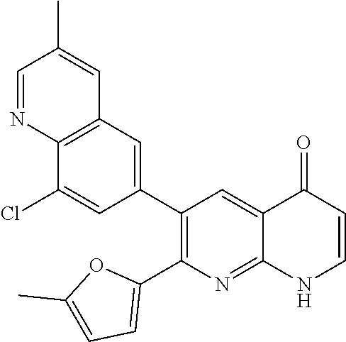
C12=C(C=C(C3=C(C4=CC=C(C)O4)N=C4C(=C3)C(=O)C=CN4)C=C1Cl)C=C(C)C=N2
